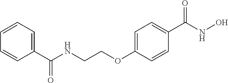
C1(C(NCCOC2=CC=C(C(=O)NO)C=C2)=O)=CC=CC=C1
